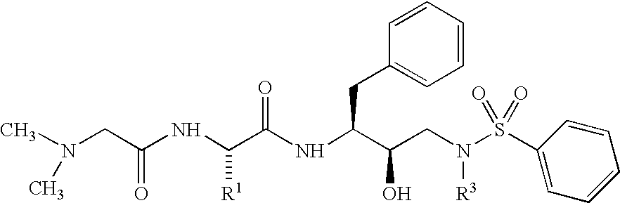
C(=O)(CN(C)C)NC(C(NC(C(CN(S(C1=CC=CC=C1)(=O)=O)[R3])O)CC1=CC=CC=C1)=O)[R1]
